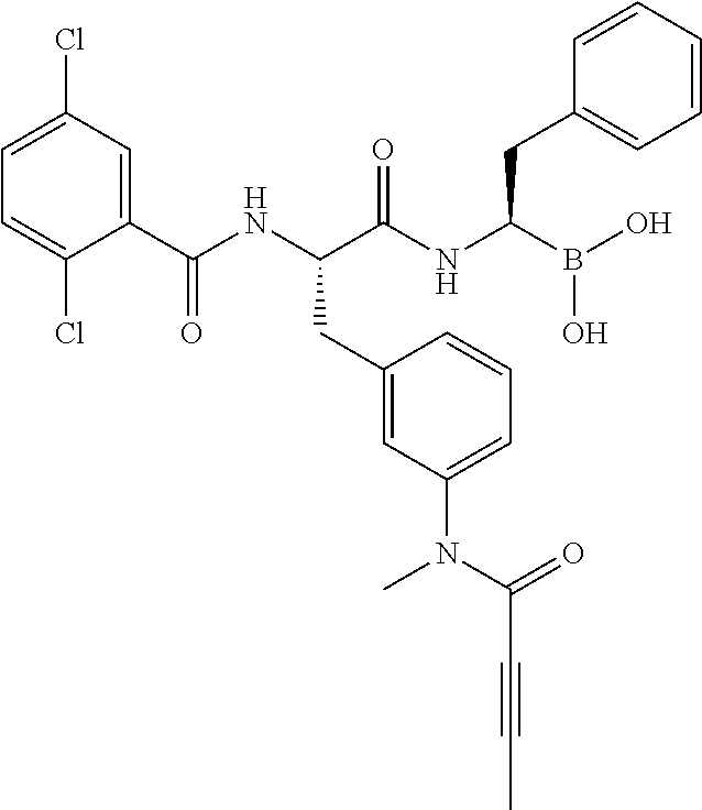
C1=C(Cl)C=C(C(NC(C(NC(CC2=CC=CC=C2)B(O)O)=O)CC2=CC(N(C(=O)C#CC)C)=CC=C2)=O)C(Cl)=C1
